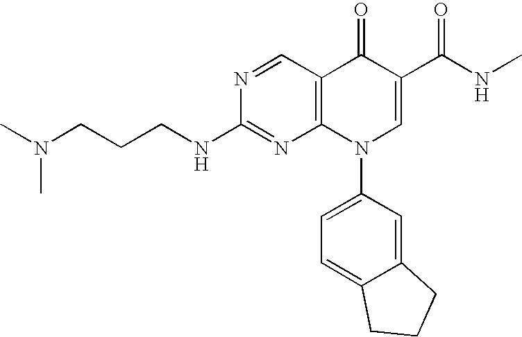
C12=C(N(C3=CC=C4C(=C3)CCC4)C=C(C(NC)=O)C1=O)N=C(NCCCN(C)C)N=C2
